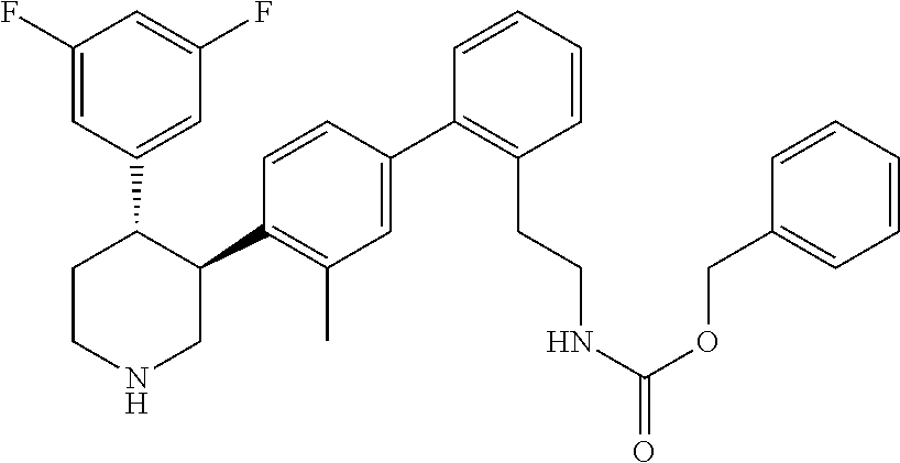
C1(F)=CC(C2CCNCC2C2=C(C)C=C(C3=C(CCNC(=O)OCC4=CC=CC=C4)C=CC=C3)C=C2)=CC(F)=C1
